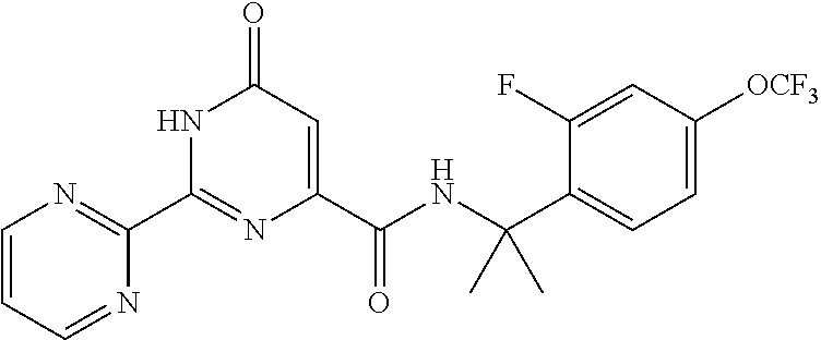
C1(C2=NC(C(NC(C3=CC=C([OCF3])C=C3F)(C)C)=O)=CC(=O)N2)=NC=CC=N1
